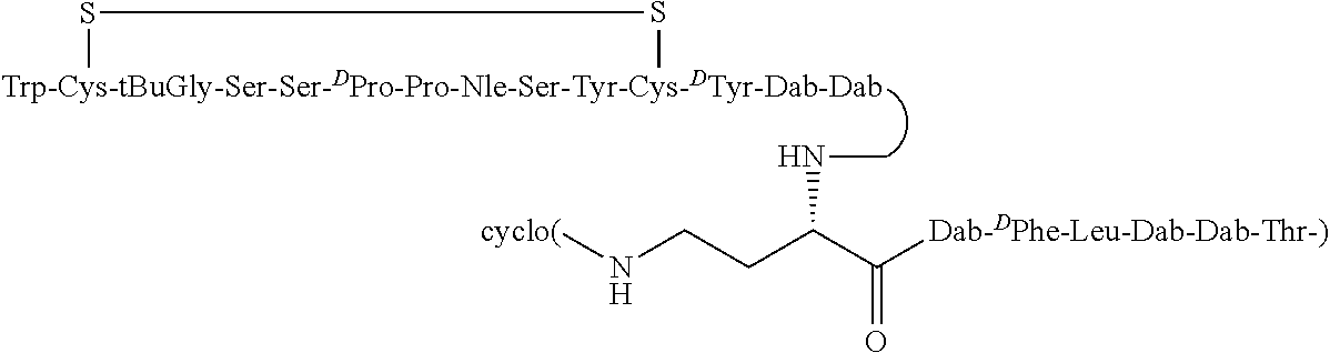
[Trp-Cys-tBuGly-Ser-Ser-DPro-Pro-Nle-Ser-Tyr-Cys-DTyr-Dab-Dab]1SS1.N(CCC(C([Dab-DPhe-Leu-Dab-Dab-Thr-)])=O)NC)[cyclo(]
